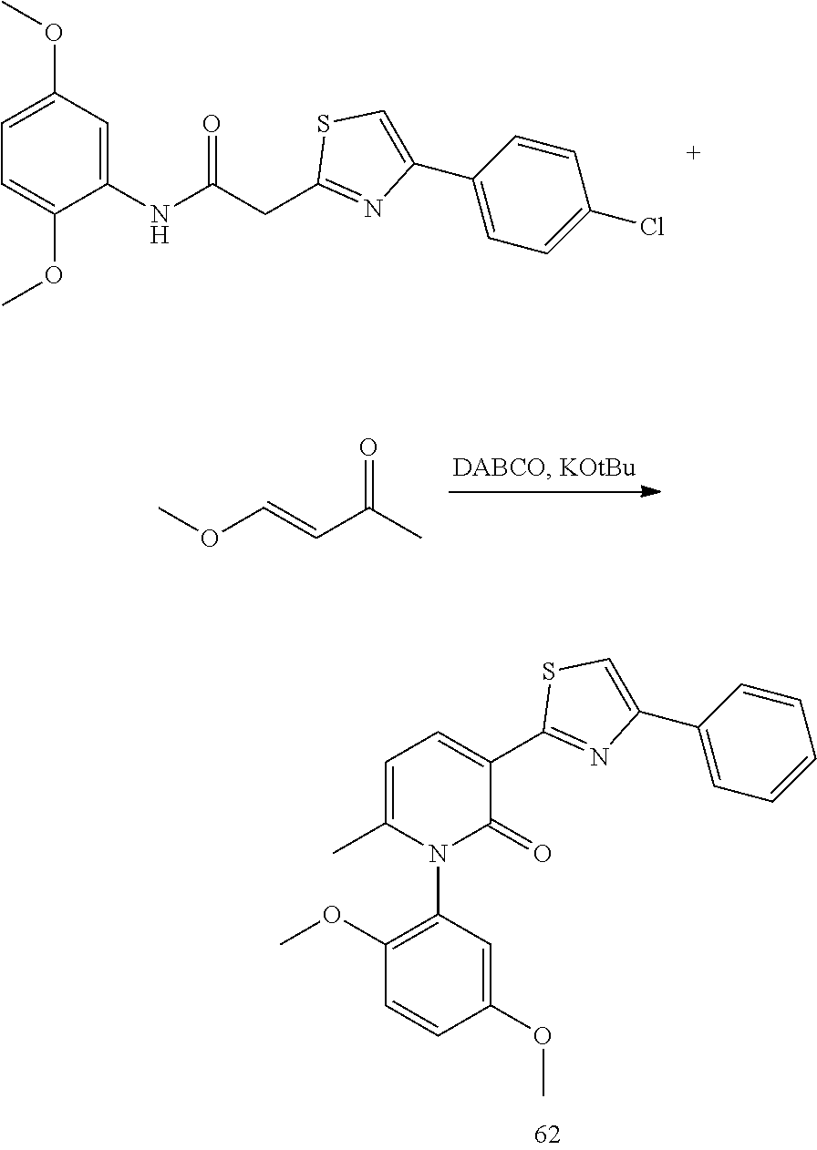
C(C1=NC(C2=CC=C(Cl)C=C2)=CS1)C(NC1=CC(OC)=CC=C1OC)=O.O(C=CC(C)=O)C.N1(C2=C(OC)C=CC(OC)=C2)C(=O)C(C2=NC(C3=CC=CC=C3)=CS2)=CC=C1C
